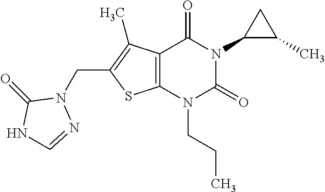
C12=C(N(CCC)C(=O)N(C3C(C)C3)C1=O)SC(CN1C(=O)NC=N1)=C2C
